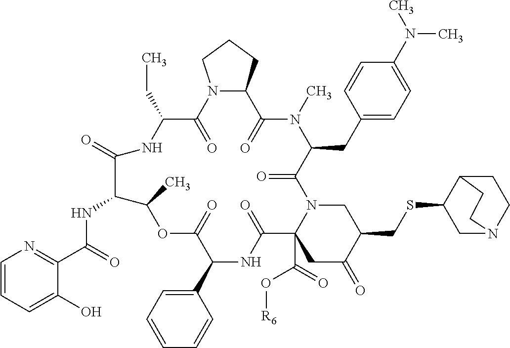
C1N2C(C(=O)O[R6])(CC(=O)C1CSC1C3CCN(C1)CC3)C(=O)NC(C1=CC=CC=C1)C(=O)OC(C)C(NC(C1=NC=CC=C1O)=O)C(=O)NC(CC)C(=O)N1C(C(=O)N(C)C(CC3=CC=C(N(C)C)C=C3)C2=O)CCC1
